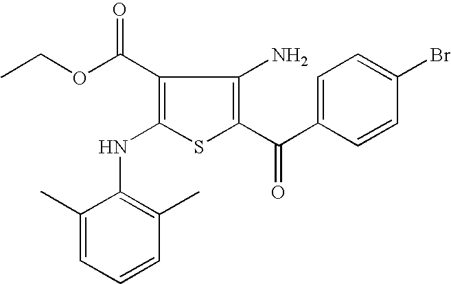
C1=C(C(C2=C(N)C(C(OCC)=O)=C(NC3=C(C)C=CC=C3C)S2)=O)C=CC(Br)=C1
